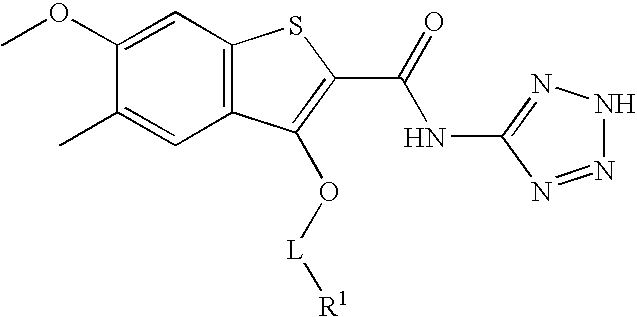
C12=C(C=C(OC)C(C)=C1)SC(C(=O)NC1=NNN=N1)=C2O[L][R1]
